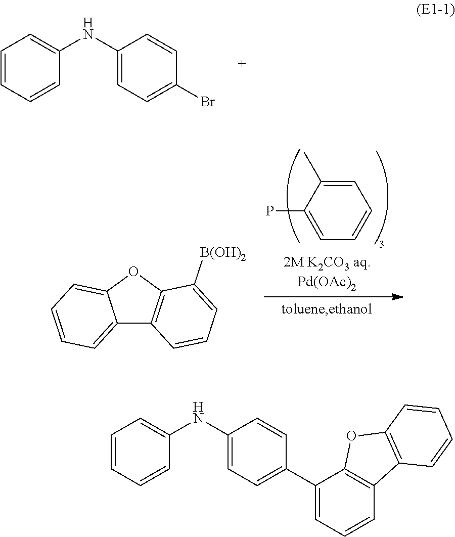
C1=CC=CC(NC2=CC=C(Br)C=C2)=C1.C1=C(C)C(P)=CC=C1.C12=CC=CC=C1OC1=C2C=CC=C1[B(OH)2].C1=CC=CC(NC2=CC=C(C3=CC=CC4=C3OC3=C4C=CC=C3)C=C2)=C1
